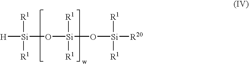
[H][Si](O[Si](O[Si]([R20])([R1])[R1])([R1])[R1])([R1])[R1]
